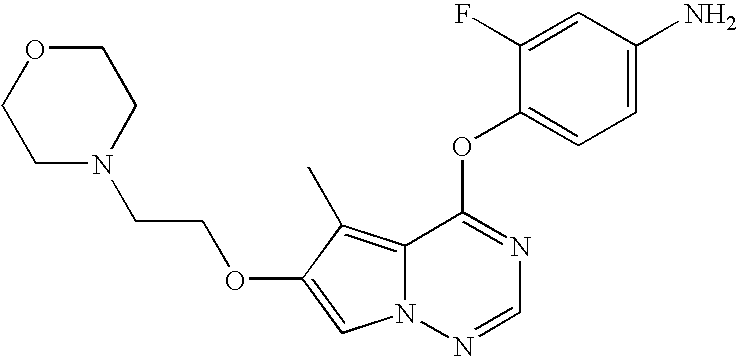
C1=C(F)C(OC2=NC=NN3C2=C(C)C(OCCN2CCOCC2)=C3)=CC=C1N
